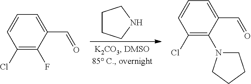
C1CCNC1.C1(C=O)=CC=CC(Cl)=C1F.C1(C=O)=CC=CC(Cl)=C1N1CCCC1
